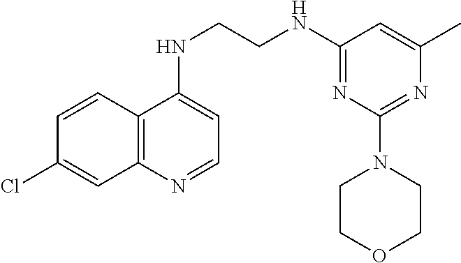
C12=C(N=CC=C1NCCNC1=NC(N3CCOCC3)=NC(C)=C1)C=C(Cl)C=C2
